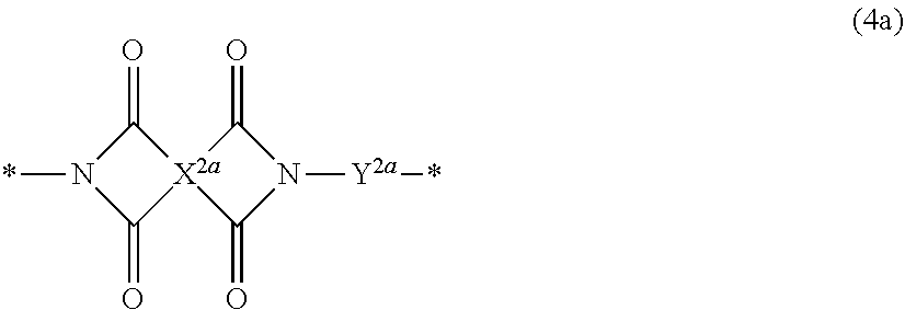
*N1C(=O)[X2a]2(C1=O)C(=O)N([Y2a]*)C2=O
